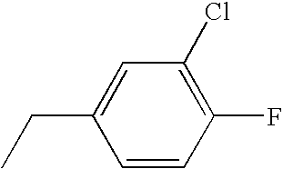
C1(CC)=CC(Cl)=C(F)C=C1
